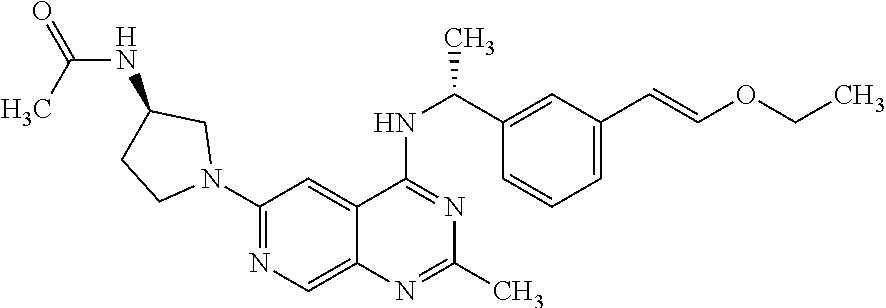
C1(N2CC(NC(=O)C)CC2)=NC=C2C(=C1)C(NC(C1=CC(C=COCC)=CC=C1)C)=NC(C)=N2
